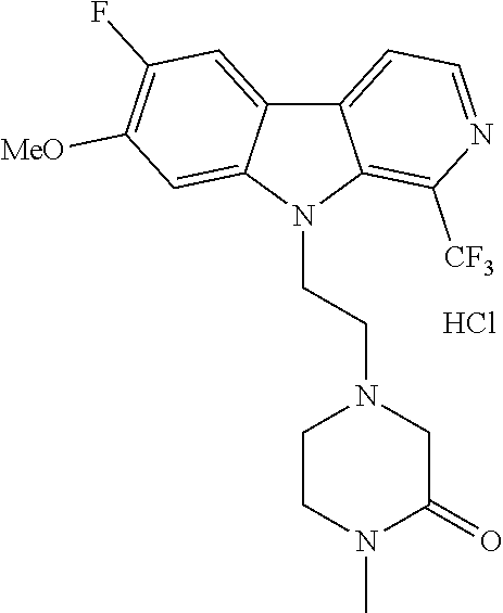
C12=CC=NC([CF3])=C1N(CCN1CCN(C)C(=O)C1)C1=CC([MeO])=C(F)C=C21.Cl
